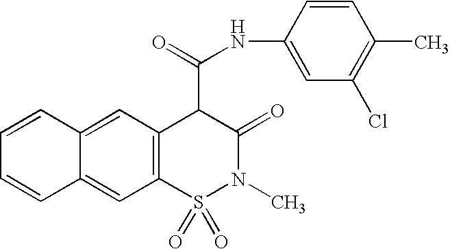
N(C(C1C(=O)N(C)S(=O)(=O)C2=C1C=C1C(=C2)C=CC=C1)=O)C1=CC(Cl)=C(C)C=C1
